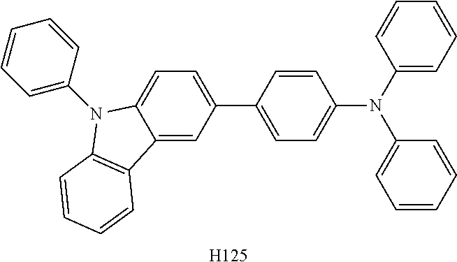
C1(N(C2=CC=CC=C2)C2=CC=CC=C2)=CC=C(C2=CC=C3C(=C2)C2=C(N3C3=CC=CC=C3)C=CC=C2)C=C1.[H125]
